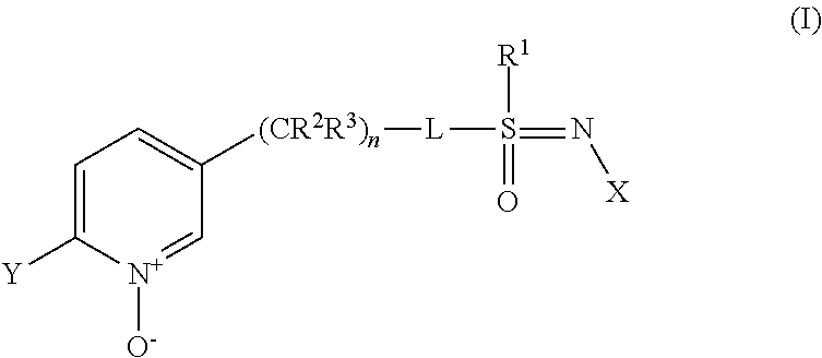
C1=C([Y])[N+]([O-])=CC([(CR2R3)n][L]S([R1])(=O)=N[X])=C1
